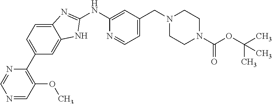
C1(NC2=CC(CN3CCN(C(OC(C)(C)C)=O)CC3)=CC=N2)=NC2=CC=C(C3=C(OC)C=NC=N3)C=C2N1
